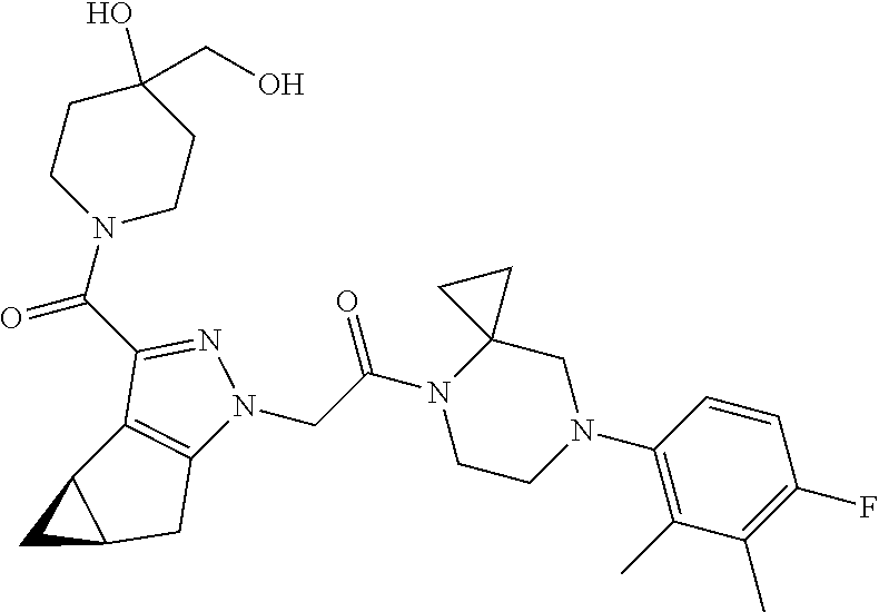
C(C(N1CCN(C2=C(C)C(C)=C(F)C=C2)CC12CC2)=O)N1C2=C(C(C(=O)N3CCC(CO)(O)CC3)=N1)C1C(C2)C1
